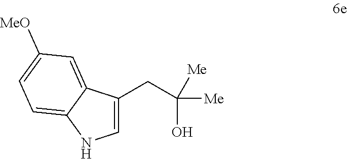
C1=C(CC([Me])(O)[Me])C2=CC([MeO])=CC=C2N1
